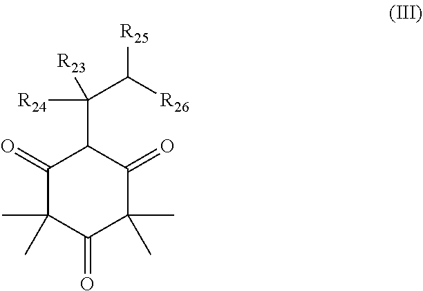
C1(=O)C(C)(C)C(=O)C(C)(C)C(=O)C1C([R24])(C([R26])[R25])[R23]
